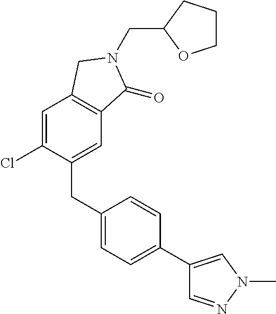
C1=C(Cl)C(CC2=CC=C(C3=CN(C)N=C3)C=C2)=CC2=C1CN(CC1CCCO1)C2=O
